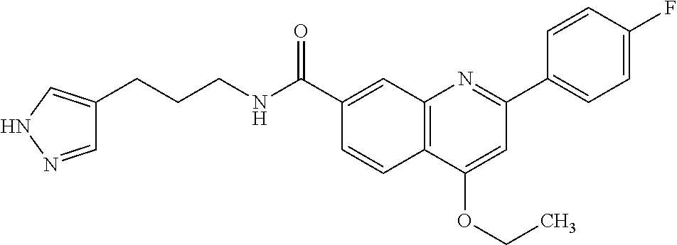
C1(C(NCCCC2=CNN=C2)=O)=CC2=C(C=C1)C(OCC)=CC(C1=CC=C(F)C=C1)=N2
